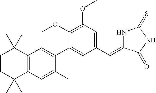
C1CC(C)(C)C2=C(C1(C)C)C=C(C1=CC(C=C3NC(=S)NC3=O)=CC(OC)=C1OC)C(C)=C2
